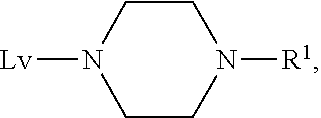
[Lv]N1CCN([R1])CC1
